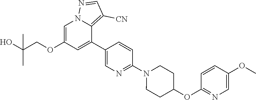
C1=C(OCC(O)(C)C)C=C(C2=CN=C(N3CCC(OC4=NC=C(OC)C=C4)CC3)C=C2)C2=C([CN])C=NN12
